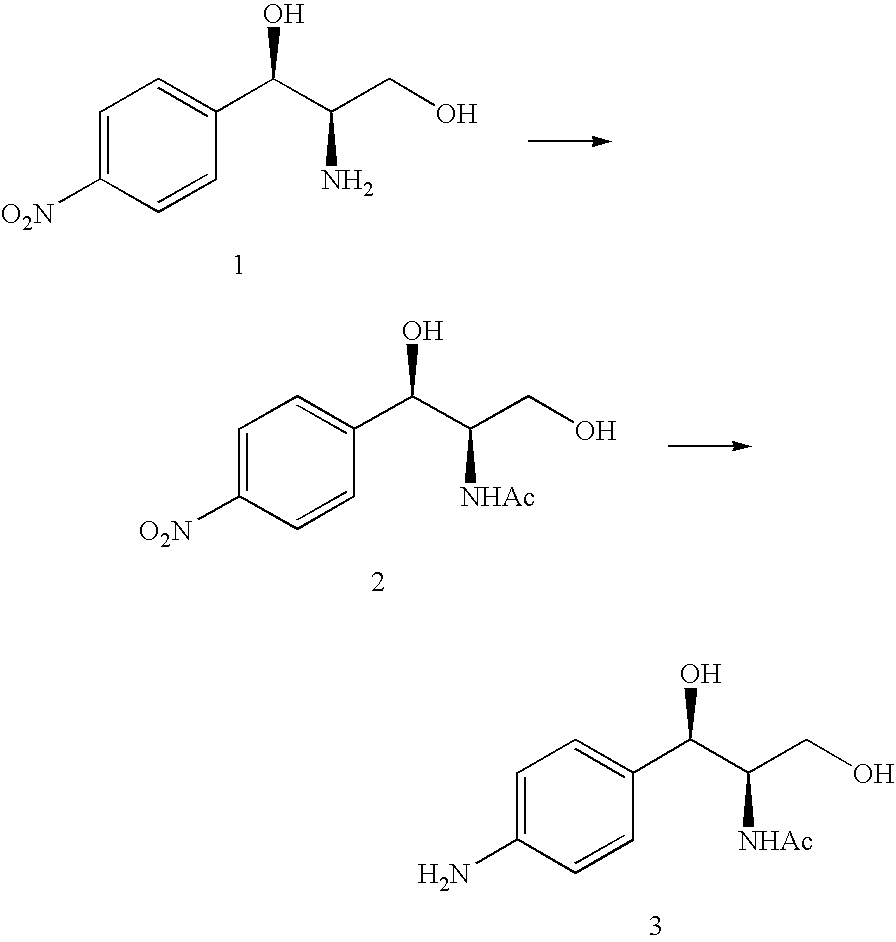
C1=C([O2N])C=CC(C(C(CO)N)O)=C1.C1=C([O2N])C=CC(C(C(CO)[NHAc])O)=C1.C1=C(N)C=CC(C(C(CO)[NHAc])O)=C1
